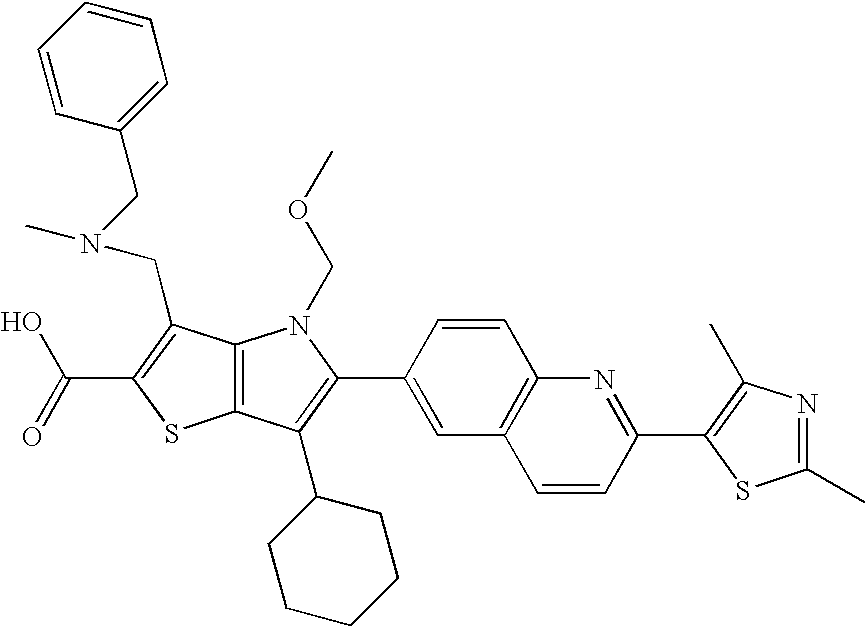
C(C1=C(CN(CC2=CC=CC=C2)C)C2=C(S1)C(C1CCCCC1)=C(C1=CC3=C(C=C1)N=C(C1=C(C)N=C(C)S1)C=C3)N2COC)(=O)O
